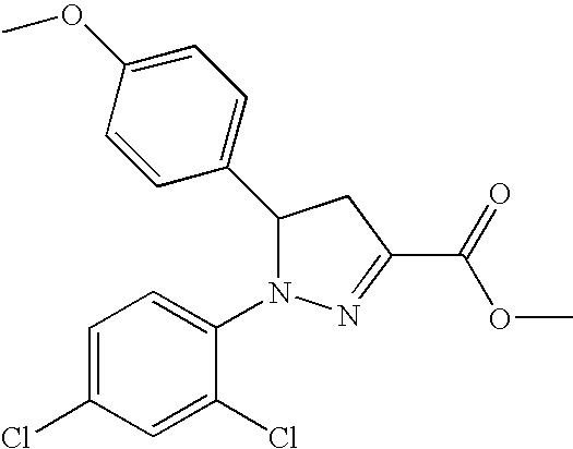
C1(C2N(C3=CC=C(Cl)C=C3Cl)N=C(C(=O)OC)C2)=CC=C(OC)C=C1
